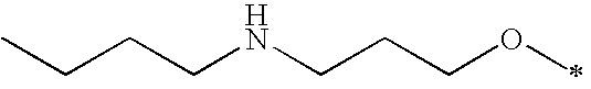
C(CNCCCOC)CC
